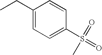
C1(CC)=CC=C(S(=O)(C)=O)C=C1
